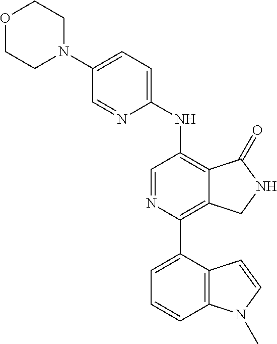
C1(N2CCOCC2)=CC=C(NC2=C3C(=C(C4=CC=CC5=C4C=CN5C)N=C2)CNC3=O)N=C1
